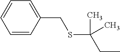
C1=CC(CSC(C)(C)CC)=CC=C1
